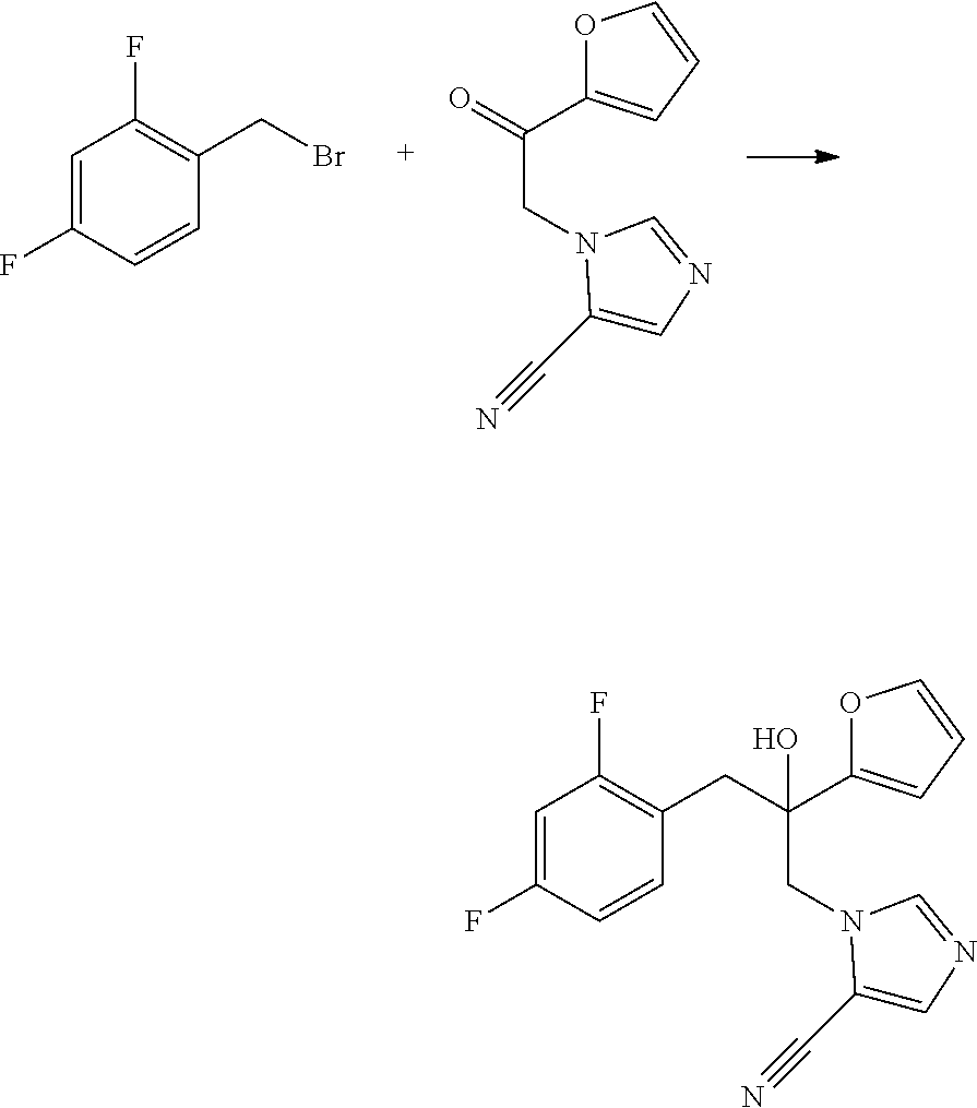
C1=C(F)C=CC(CBr)=C1F.C1(C#N)=CN=CN1CC(=O)C1=CC=CO1.C1(C#N)=CN=CN1CC(CC1=C(F)C=C(F)C=C1)(O)C1=CC=CO1
